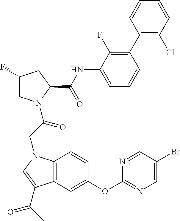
C1(F)CN(C(CN2C3=C(C=C(OC4=NC=C(Br)C=N4)C=C3)C(C(C)=O)=C2)=O)C(C(NC2=CC=CC(C3=C(Cl)C=CC=C3)=C2F)=O)C1
